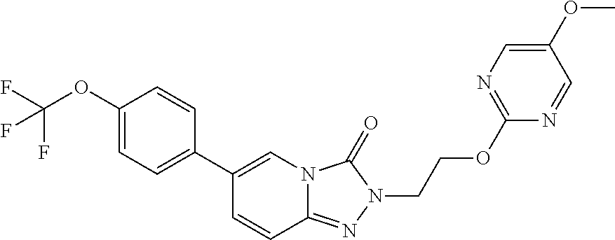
C1(OC(F)(F)F)=CC=C(C2=CN3C(=NN(CCOC4=NC=C(OC)C=N4)C3=O)C=C2)C=C1
